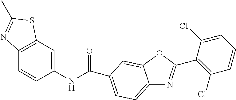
C12=C(C=C(NC(=O)C3=CC=C4N=C(C5=C(Cl)C=CC=C5Cl)OC4=C3)C=C1)SC(C)=N2
